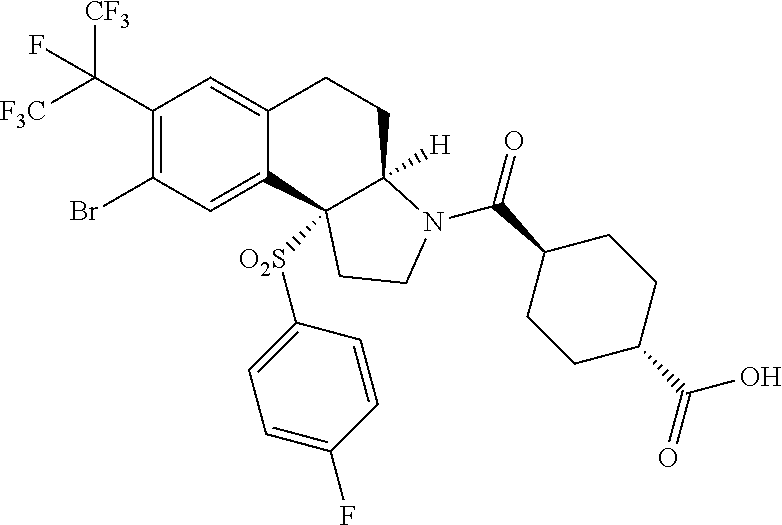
C1(C([F3C])([CF3])F)=C(Br)C=C2C(=C1)CCC1([H])C2([O2S]C2=CC=C(F)C=C2)CCN1C(C1CCC(C(O)=O)CC1)=O
